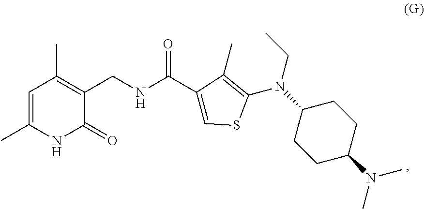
C1=C(C)NC(=O)C(CNC(C2=CSC(N(CC)C3CCC(N(C)C)CC3)=C2C)=O)=C1C
